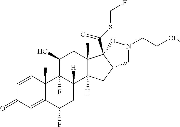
C1=CC2(C)C(=CC1=O)C(F)CC1([H])C2(F)C(O)CC2(C)C1([H])CC1C2(C(SCF)=O)ON(CC[CF3])C1
